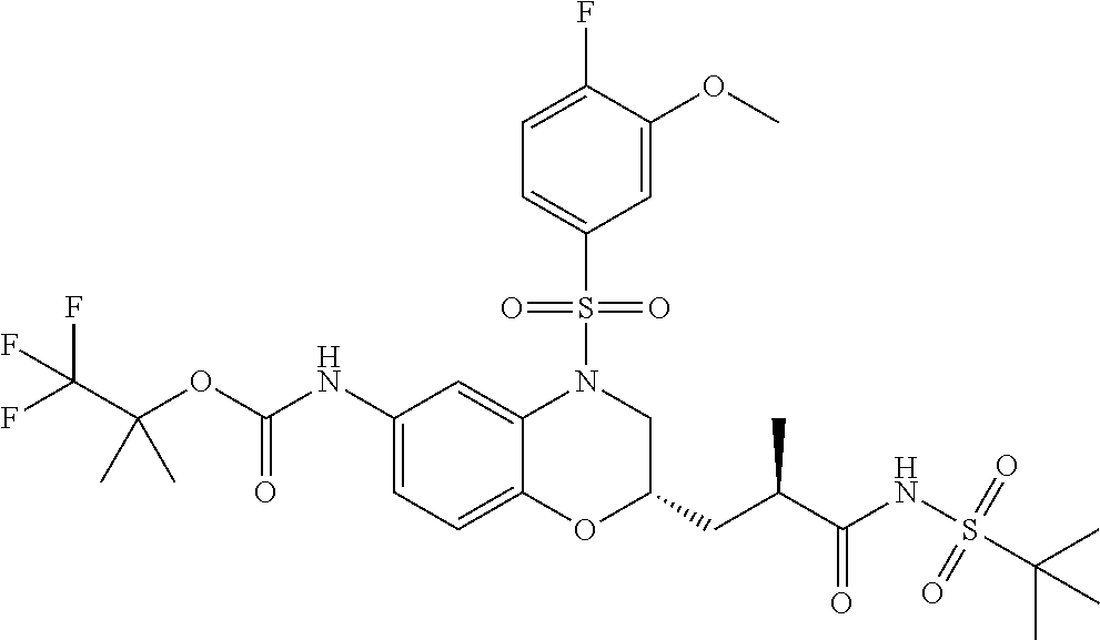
C(OC(NC1=CC=C2C(=C1)N(S(=O)(=O)C1=CC=C(F)C(OC)=C1)CC(CC(C(NS(=O)(=O)C(C)(C)C)=O)C)O2)=O)(C(F)(F)F)(C)C
